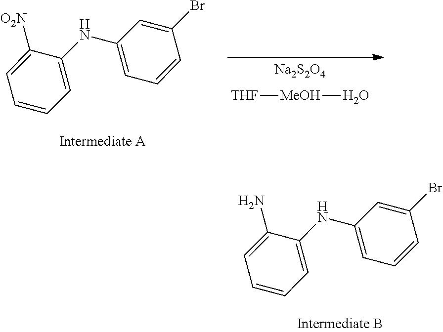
C1=CC=C(NC2=CC=CC(Br)=C2)C([O2N])=C1.[Na2S2O4].[THF][MeOH]O.C1=CC=C(NC2=CC=CC(Br)=C2)C(N)=C1
